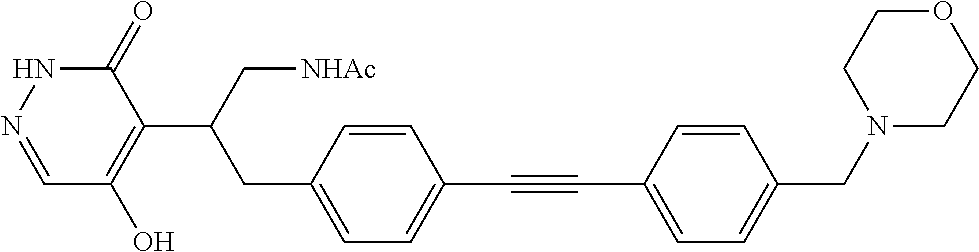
C(#CC1=CC=C(CN2CCOCC2)C=C1)C1=CC=C(CC(C2=C(O)C=NNC2=O)C[NHAc])C=C1
